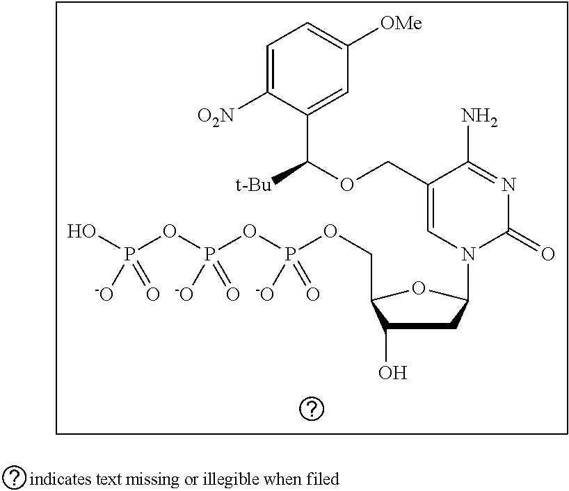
C1=C([O2N])C(C([t-Bu])OCC2=CN(C3CC(O)C(COP(OP(OP(O)([-O])=O)([-O])=O)([-O])=O)O3)C(=O)N=C2N)=CC([OMe])=C1
